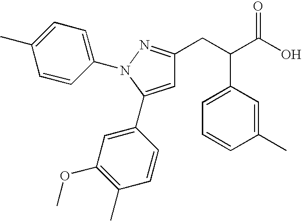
C(C(C(O)=O)C1=CC=CC(C)=C1)C1=NN(C2=CC=C(C)C=C2)C(C2=CC(OC)=C(C)C=C2)=C1
